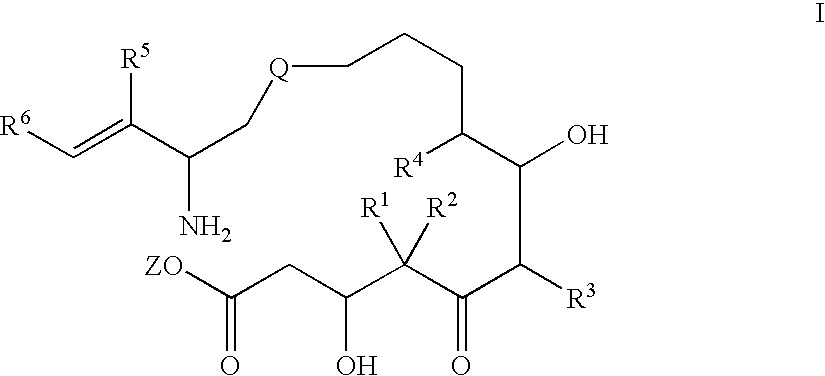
C(=O)([ZO])CC(C(C(C([R3])C(O)C([R4])CCC[Q]CC(C([R5])=C[R6])N)=O)([R1])[R2])O
